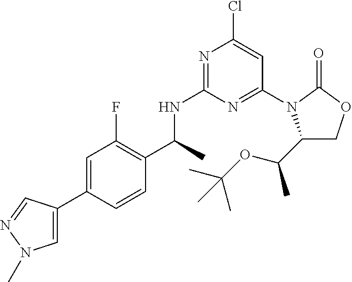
C1(C(C)NC2=NC(Cl)=CC(N3C(C(OC(C)(C)C)C)COC3=O)=N2)=C(F)C=C(C2=CN(C)N=C2)C=C1
